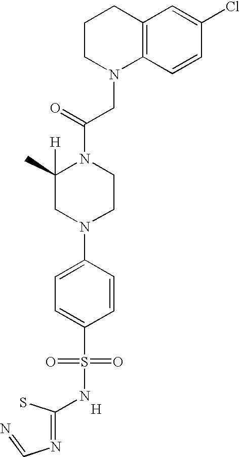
C12=C(C=CC(Cl)=C1)N(CC(N1C(C)([H])CN(C3=CC=C(S(=O)(=O)NC(S)=NC=N)C=C3)CC1)=O)CCC2.[H]
